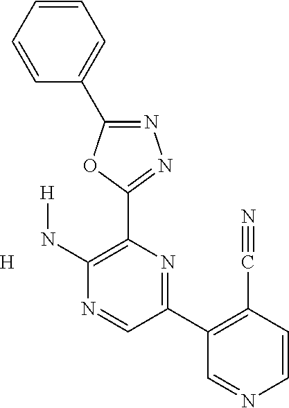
[H].N1=C(C2=CC=CC=C2)OC(C2=C(N[H])N=CC(C3=C(C#N)C=CN=C3)=N2)=N1
